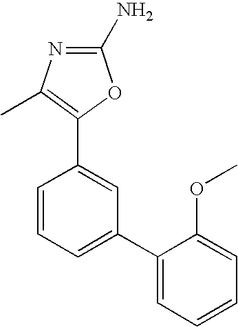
N1=C(N)OC(C2=CC(C3=CC=CC=C3OC)=CC=C2)=C1C
